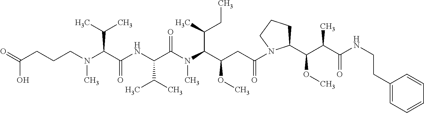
C(C(C(N(C(C(NC(C(N(CCCC(=O)O)C)C(C)C)=O)C(C)C)=O)C)C(C)CC)OC)C(=O)N1C(C(C(C(NCCC2=CC=CC=C2)=O)C)OC)CCC1
